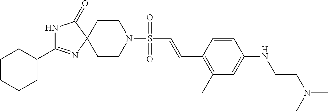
C1CN(S(C=CC2=C(C)C=C(NCCN(C)C)C=C2)(=O)=O)CCC12N=C(C1CCCCC1)NC2=O
